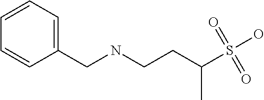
N(CCC(S(O)(=O)=O)C)CC1=CC=CC=C1
